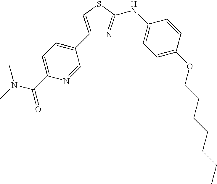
C1(C2=CC=C(C(N(C)C)=O)N=C2)=CSC(NC2=CC=C(OCCCCCCC)C=C2)=N1
